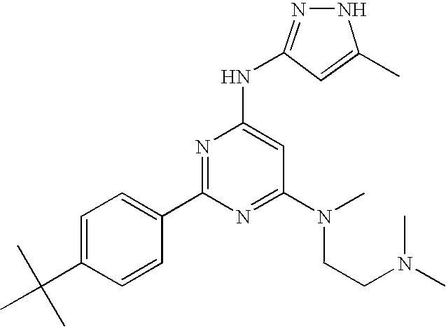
C1(C2=NC(NC3=NNC(C)=C3)=CC(N(CCN(C)C)C)=N2)=CC=C(C(C)(C)C)C=C1
